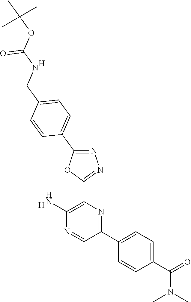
[H].C1(N)=C(C2=NN=C(C3=CC=C(CNC(OC(C)(C)C)=O)C=C3)O2)N=C(C2=CC=C(C(=O)N(C)C)C=C2)C=N1.[H]
